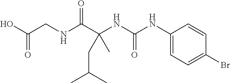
O=C(NC(C(NCC(O)=O)=O)(CC(C)C)C)NC1=CC=C(Br)C=C1
